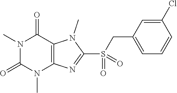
N1(C)C(=O)N(C)C2=C(C1=O)N(C)C(S(=O)(CC1=CC=CC(Cl)=C1)=O)=N2
